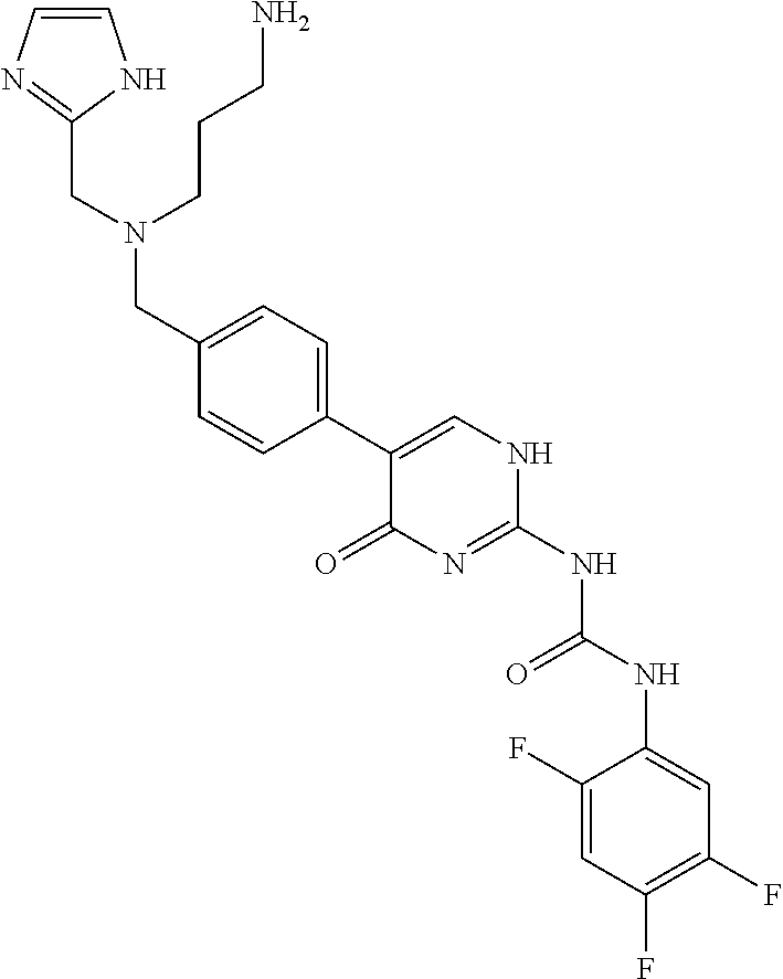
C1(F)=CC(F)=C(F)C=C1NC(NC1=NC(=O)C(C2=CC=C(CN(CC3=NC=CN3)CCCN)C=C2)=CN1)=O
